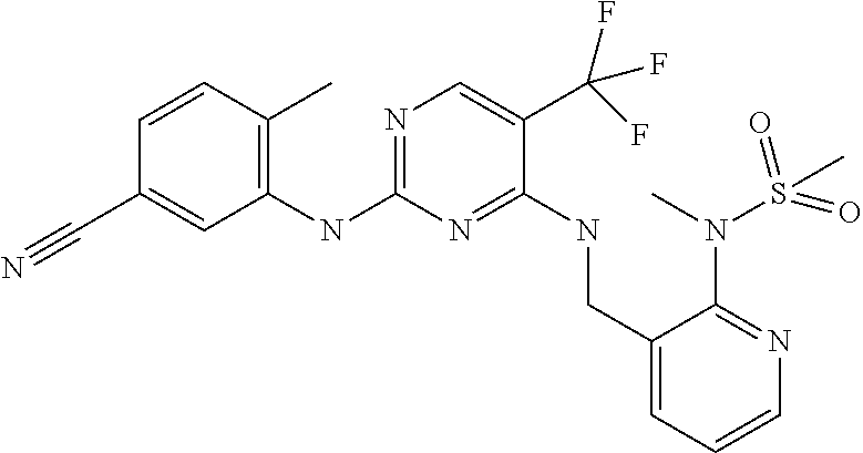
C1=C(C(F)(F)F)C(NCC2=CC=CN=C2N(C)S(=O)(=O)C)=NC(NC2=C(C)C=CC(C#N)=C2)=N1
